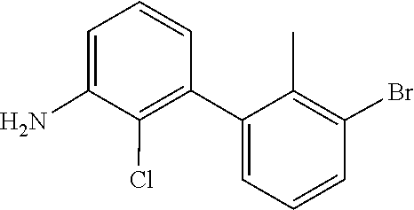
C1(C2=CC=CC(Br)=C2C)=C(Cl)C(N)=CC=C1
